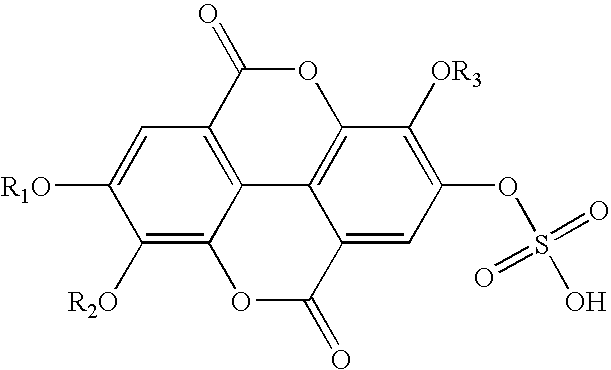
C1([R2O])=C2C3=C(C=C1[R1O])C(=O)OC1=C3C(=CC(OS(O)(=O)=O)=C1[OR3])C(=O)O2
